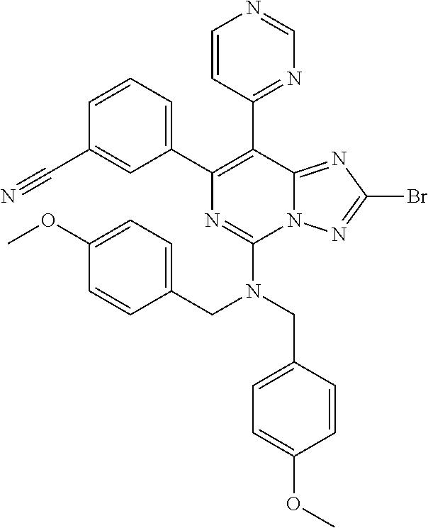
C1=CC=C(C2=C(C3=NC=NC=C3)C3=NC(Br)=NN3C(N(CC3=CC=C(OC)C=C3)CC3=CC=C(OC)C=C3)=N2)C=C1C#N
